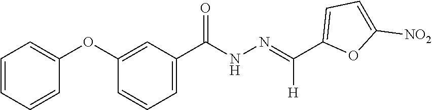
C(=NNC(C1=CC=CC(OC2=CC=CC=C2)=C1)=O)(C1=CC=C([NO2])O1)[H]
